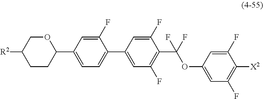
O(C1=CC(F)=C([X2])C(F)=C1)C(C1=C(F)C=C(C2=CC=C(C3OCC([R2])CC3)C=C2F)C=C1F)(F)F
